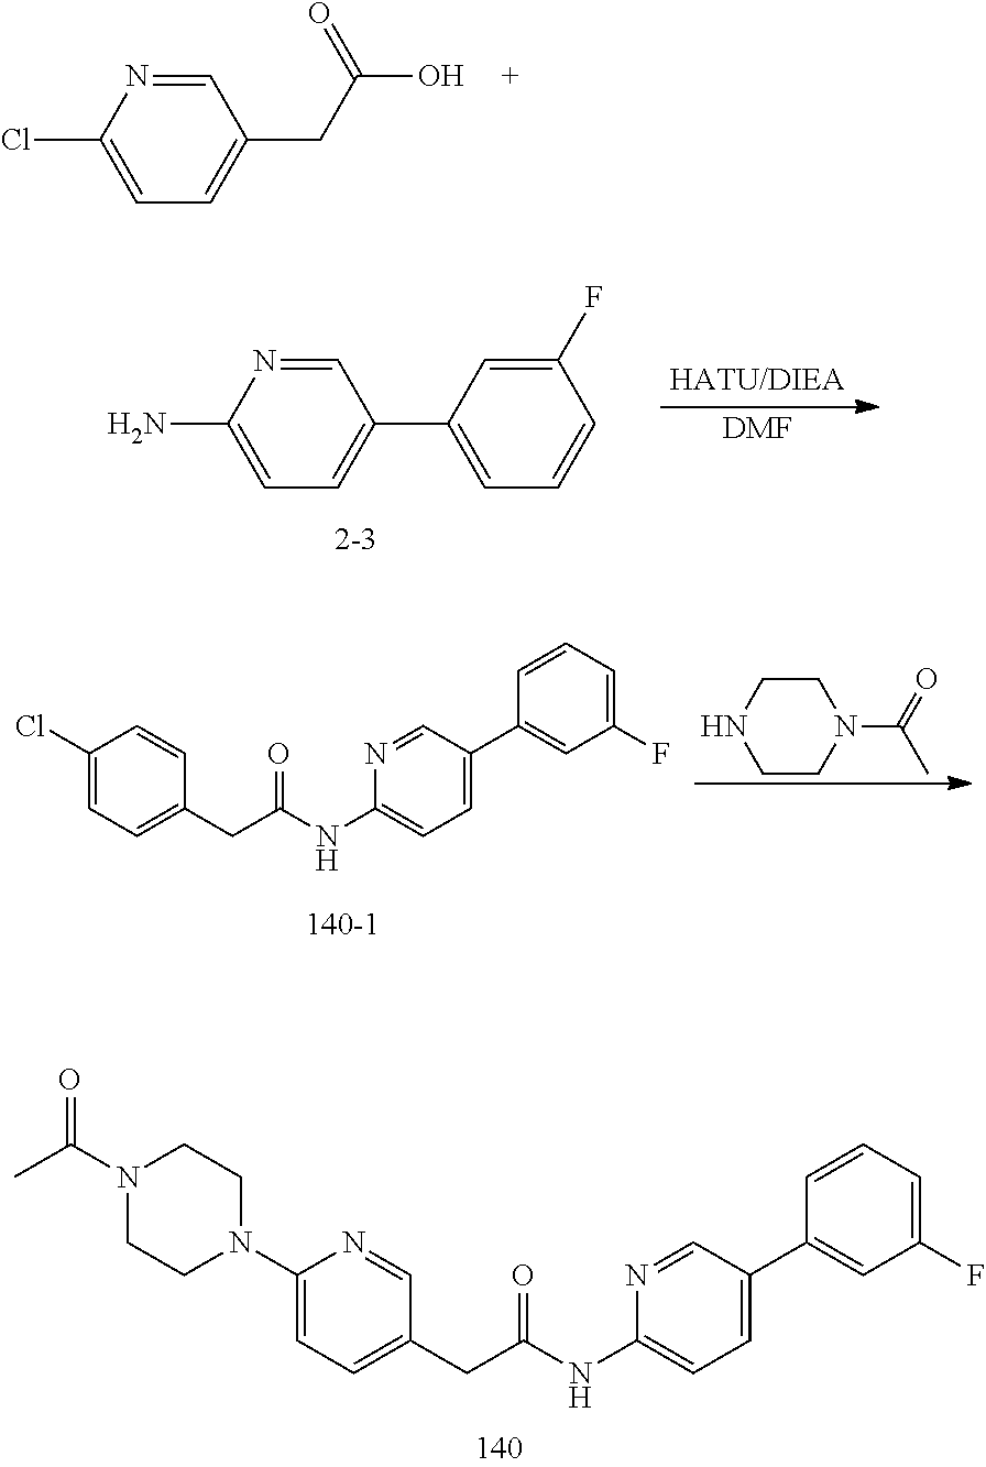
C1=NC(Cl)=CC=C1CC(O)=O.[DMF].C1=NC(N)=CC=C1C1=CC=CC(F)=C1.C1(Cl)=CC=C(CC(=O)NC2=CC=C(C3=CC(F)=CC=C3)C=N2)C=C1.C1CNCCN1C(=O)C.C1(N2CCN(C(C)=O)CC2)=CC=C(CC(=O)NC2=CC=C(C3=CC(F)=CC=C3)C=N2)C=N1
